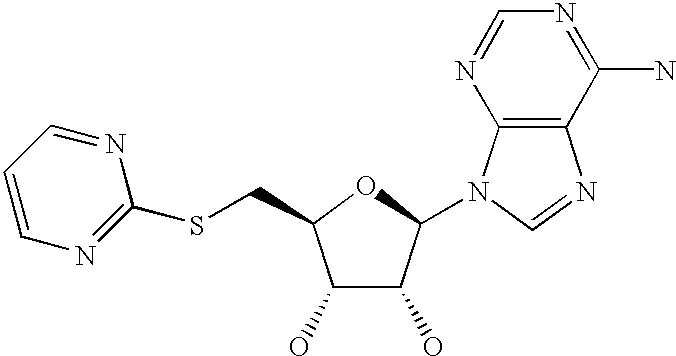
C1(O)C(O)C(N2C3=C(N=C2)C(N)=NC=N3)OC1CSC1=NC=CC=N1
